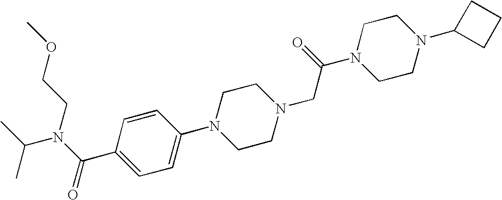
C1=CC(N2CCN(CC(N3CCN(C4CCC4)CC3)=O)CC2)=CC=C1C(N(CCOC)C(C)C)=O
